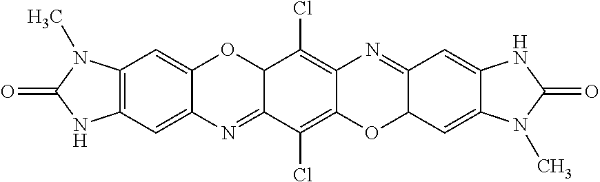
C12=C(C=C3C(=C1)OC1C(=N3)C(Cl)=C3C(=C1Cl)N=C1C(O3)C=C3C(=C1)NC(=O)N3C)NC(=O)N2C
